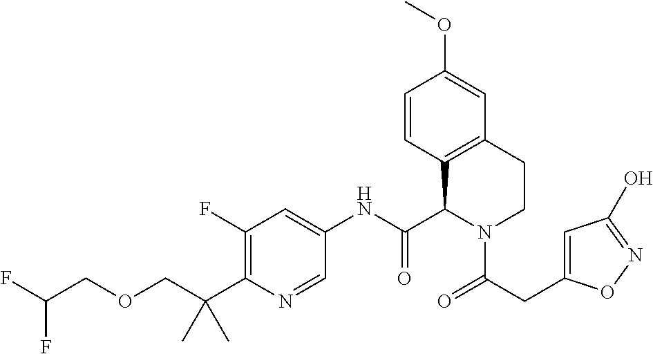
C1(F)=C(C(COCC(F)F)(C)C)N=CC(NC(C2C3=C(CCN2C(=O)CC2=CC(O)=NO2)C=C(OC)C=C3)=O)=C1
